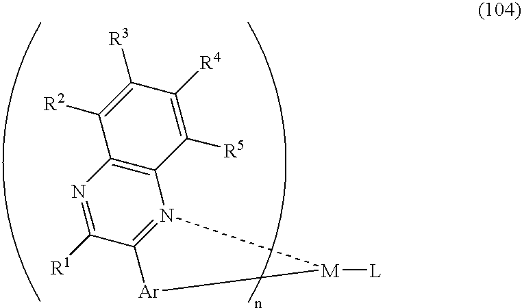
C12=N(C3=C(N=C1[R1])C([R2])=C([R3])C([R4])=C3[R5])[M]([L])[Ar]2
